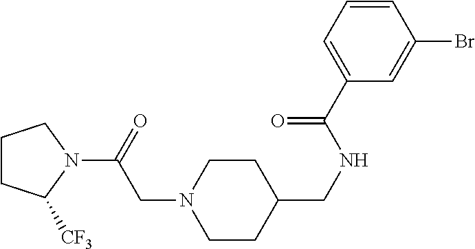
C1CC(CNC(C2=CC=CC(Br)=C2)=O)CCN1CC(N1CCCC1[CF3])=O
